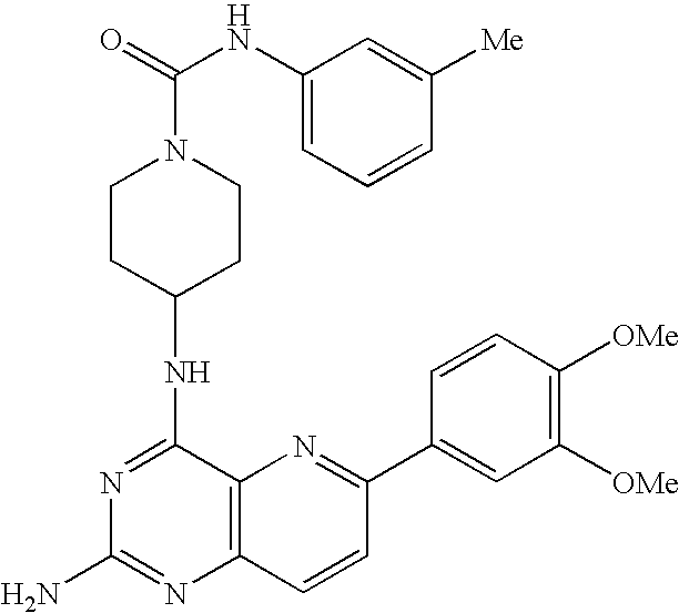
N1=C(NC2CCN(C(=O)NC3=CC=CC([Me])=C3)CC2)C2=C(N=C1N)C=CC(C1=CC([OMe])=C([OMe])C=C1)=N2
